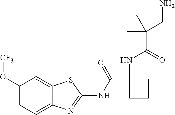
C1(O[CF3])=CC=C2C(=C1)SC(NC(=O)C1(NC(=O)C(CN)(C)C)CCC1)=N2
